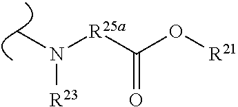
CN([R25a]C(=O)O[R21])[R23]
